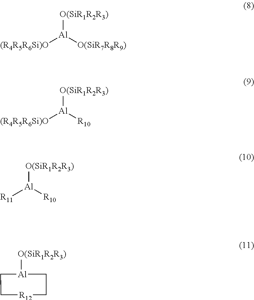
[O(SiR1R2R3)][Al]([(R4R5R6Si)O])[O(SiR7R8R9)].[O(SiR1R2R3)][Al]([(R4R5R6Si)O])[R10].[O(SiR1R2R3)][Al]([R11])[R10].[O(SiR1R2R3)][Al]1CC[R12]CC1
